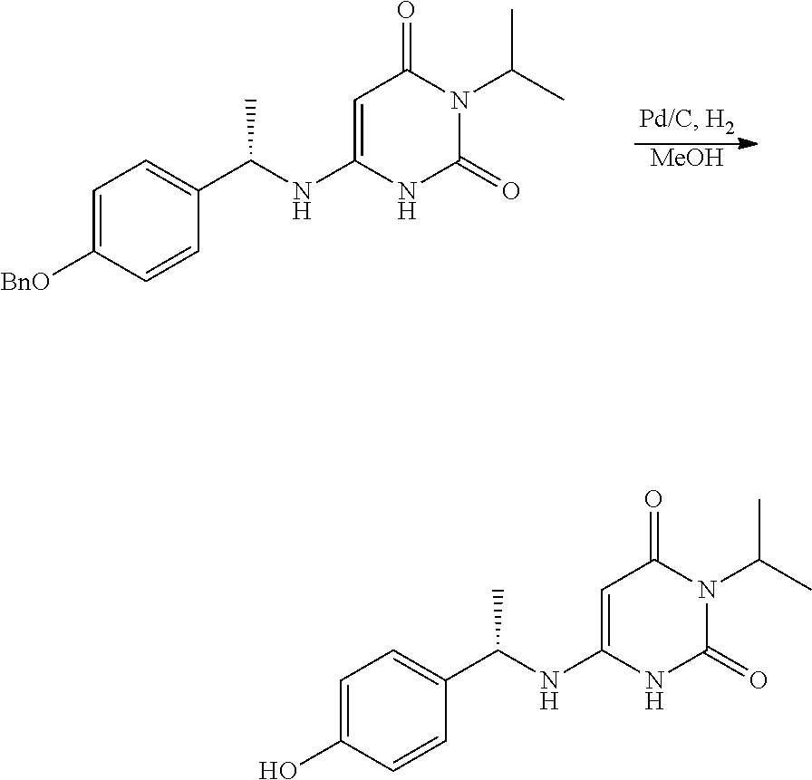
C1=C(NC(C2=CC=C([BnO])C=C2)C)NC(=O)N(C(C)C)C1=O.[MeOH].C1=C(NC(C2=CC=C(O)C=C2)C)NC(=O)N(C(C)C)C1=O
